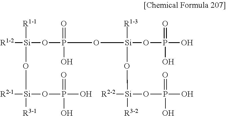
[R1-2][Si]([R1-1])(O[Si]([R2-1])(OP(=O)(O)O)[R3-1])OP(=O)(O)O[Si]([R1-3])(O[Si]([R2-2])(OP(=O)(O)O)[R3-2])OP(=O)(O)O
